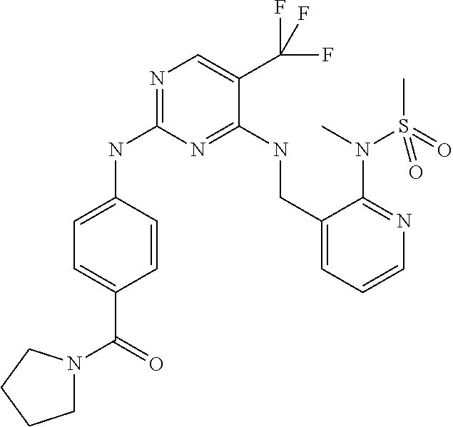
C1=C(C(N2CCCC2)=O)C=CC(NC2=NC=C(C(F)(F)F)C(NCC3=CC=CN=C3N(C)S(C)(=O)=O)=N2)=C1
